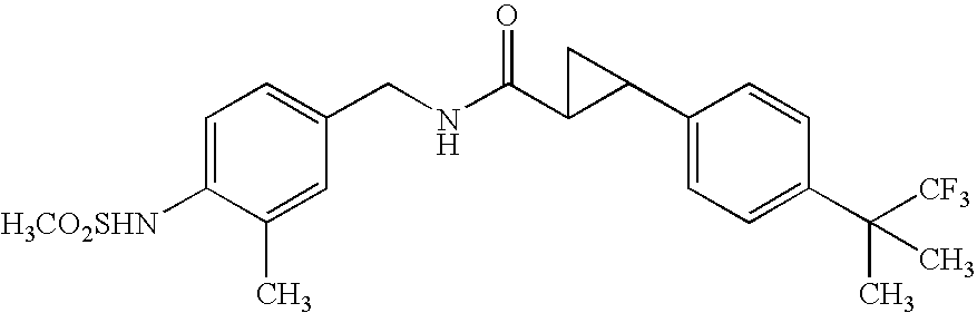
[H3CO2SHN]C1=CC=C(CNC(=O)C2C(C3=CC=C(C([CF3])(C)C)C=C3)C2)C=C1C
